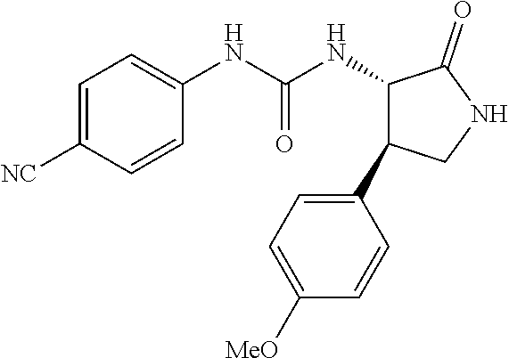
C1=C([NC])C=CC(NC(NC2C(=O)NCC2C2=CC=C([MeO])C=C2)=O)=C1
